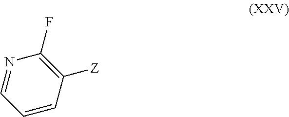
N1=CC=CC([Z])=C1F
